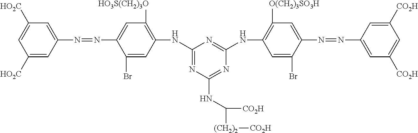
C1([HO2C])=CC(N=NC2=CC([HO3S(CH2)3O])=C(NC3=NC(NC([(CH2)2][CO2H])[CO2H])=NC(NC4=C([O(CH2)3SO3H])C=C(N=NC5=CC([CO2H])=CC([CO2H])=C5)C(Br)=C4)=N3)C=C2Br)=CC([HO2C])=C1
